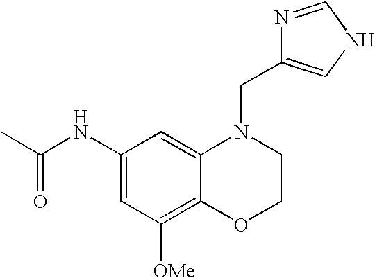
C1(NC(C)=O)=CC([OMe])=C2C(=C1)N(CC1=CNC=N1)CCO2
